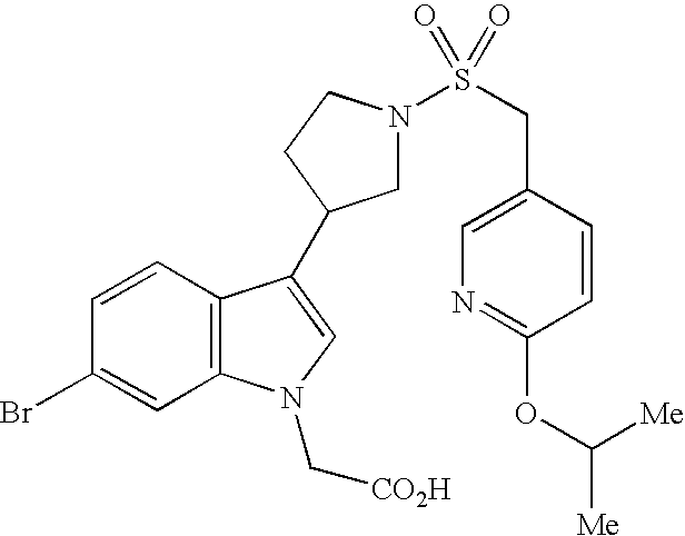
C1N(S(CC2=CN=C(OC([Me])[Me])C=C2)(=O)=O)CCC1C1=CN(C[CO2H])C2=C1C=CC(Br)=C2
